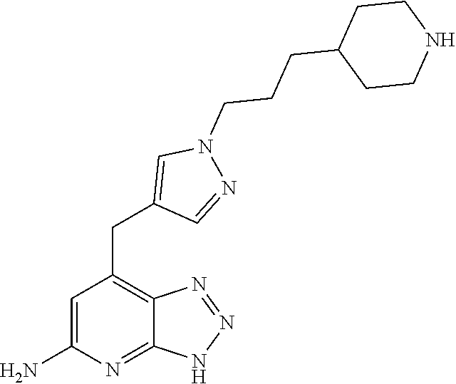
C1=C(N)N=C2C(=C1CC1=CN(CCCC3CCNCC3)N=C1)N=NN2
